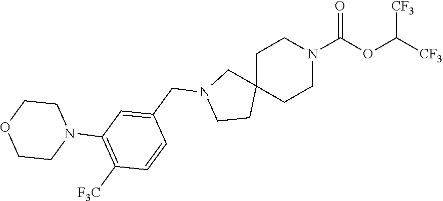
C1C2(CCN(C(OC([CF3])[CF3])=O)C1)CN(CC1=CC(N3CCOCC3)=C([F3C])C=C1)CC2
